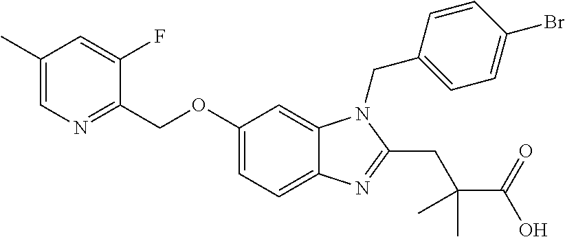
C1(OCC2=NC=C(C)C=C2F)=CC=C2C(=C1)N(CC1=CC=C(Br)C=C1)C(CC(C(=O)O)(C)C)=N2
